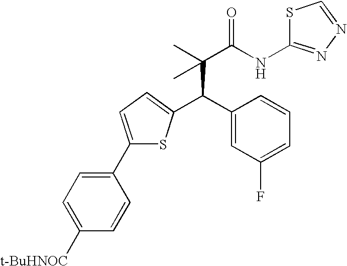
C(C(C)(C(NC1=NN=CS1)=O)C)(C1=CC(F)=CC=C1)C1=CC=C(C2=CC=C([t-BuHNOC])C=C2)S1
